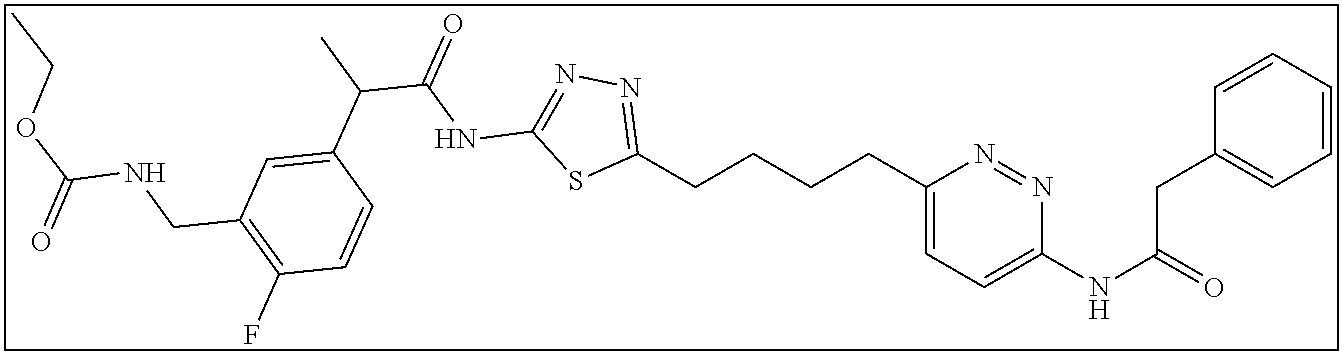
C1(CCCCC2=NN=C(NC(C(C)C3=CC(CNC(OCC)=O)=C(F)C=C3)=O)S2)=CC=C(NC(=O)CC2=CC=CC=C2)N=N1
